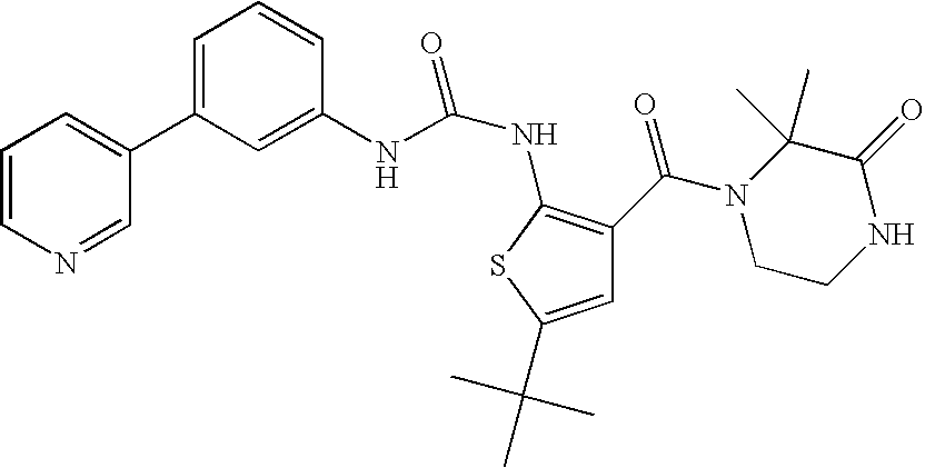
C1=C(C2=CC=CN=C2)C=C(NC(NC2=C(C(N3CCNC(=O)C3(C)C)=O)C=C(C(C)(C)C)S2)=O)C=C1
